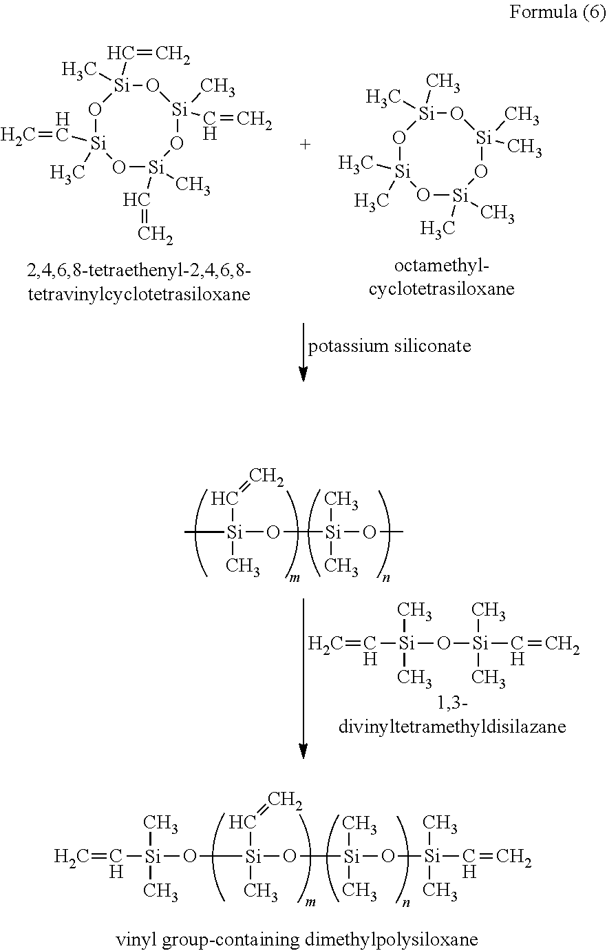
O1[Si](C=C)(C)O[Si](C=C)(C)O[Si](C=C)(C)O[Si]1(C=C)C.O1[Si](C)(C)O[Si](C)(C)O[Si](C)(C)O[Si]1(C)C.C=C[Si](C)(C)O[Si](C)(C)C=C.C[Si](C)(O[Si](C)(C=C)C)OC.C=C[Si](C)(C)O[Si](C=C)(C)O[Si](C)(C)O[Si](C)(C)C=C
